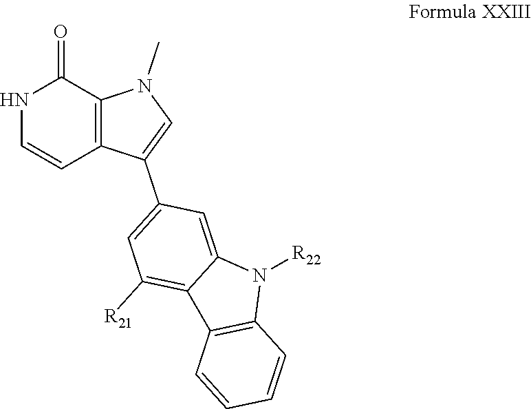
C12=C(C(=O)NC=C1)N(C)C=C2C1=CC([R21])=C2C(=C1)N([R22])C1=C2C=CC=C1
